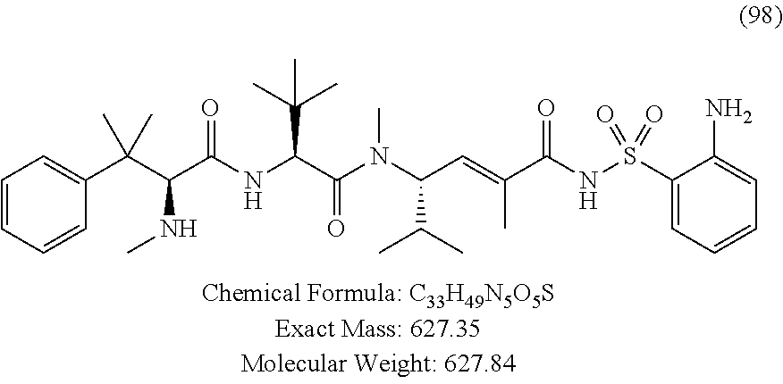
C1=CC=C(C(C(C(NC(C(N(C(C=C(C(NS(C2=CC=CC=C2N)(=O)=O)=O)C)C(C)C)C)=O)C(C)(C)C)=O)NC)(C)C)C=C1
